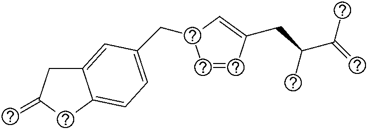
C1=CC(CC(C(=C)C)C)=CC1CC1=CC=C2C(=C1)CC(=C)C2
